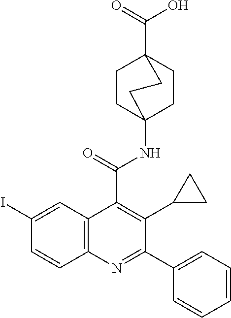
C1CC2(NC(=O)C3=C(C4CC4)C(C4=CC=CC=C4)=NC4=C3C=C(I)C=C4)CCC1(C(O)=O)CC2
